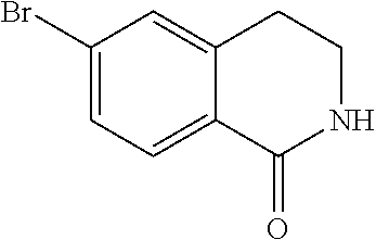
C1(Br)=CC=C2C(=C1)CCNC2=O
